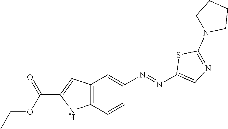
C12=C(C=CC(N=NC3=CN=C(N4CCCC4)S3)=C1)NC(C(OCC)=O)=C2
